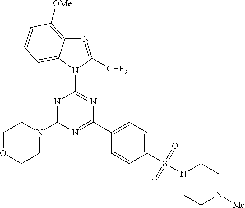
C1OCCN(C2=NC(N3C4=CC=CC([OMe])=C4N=C3[CHF2])=NC(C3=CC=C(S(N4CCN([Me])CC4)(=O)=O)C=C3)=N2)C1
